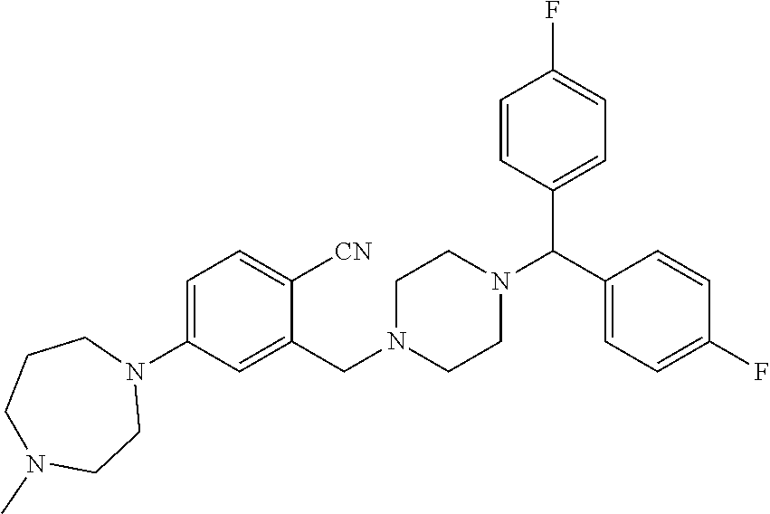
C1=C(N2CCCN(C)CC2)C=C(CN2CCN(C(C3=CC=C(F)C=C3)C3=CC=C(F)C=C3)CC2)C([CN])=C1
